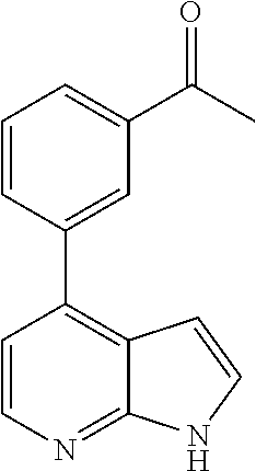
C1=CN=C2C(=C1C1=CC(C(C)=O)=CC=C1)C=CN2
